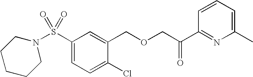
S(C1=CC=C(Cl)C(COCC(C2=NC(C)=CC=C2)=O)=C1)(=O)(=O)N1CCCCC1
